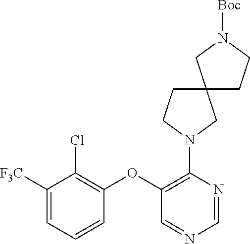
C1([F3C])=CC=CC(OC2=C(N3CC4(CC3)CCN([Boc])C4)N=CN=C2)=C1Cl
